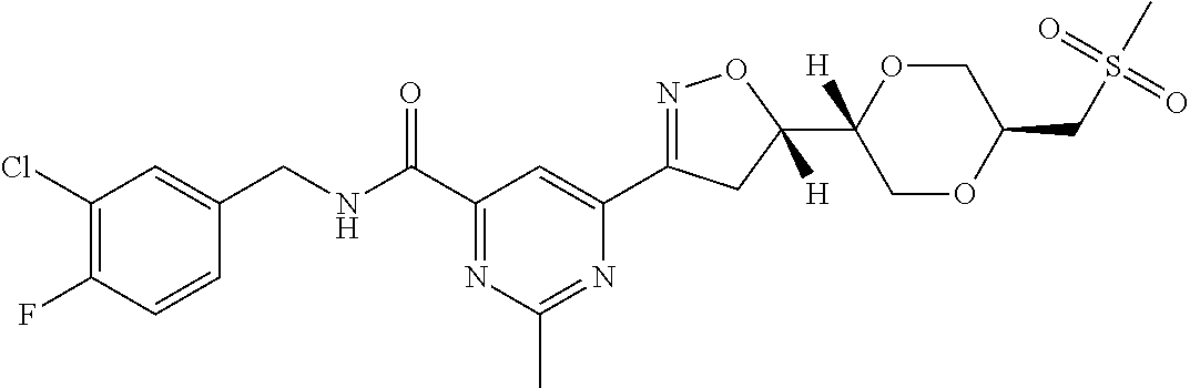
C1(Cl)=C(F)C=CC(CNC(C2=NC(C)=NC(C3=NOC(C4([H])COC(CS(C)(=O)=O)CO4)([H])C3)=C2)=O)=C1
